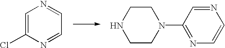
N1=CC(N2CCNCC2)=NC=C1.C1=C(Cl)N=CC=N1
